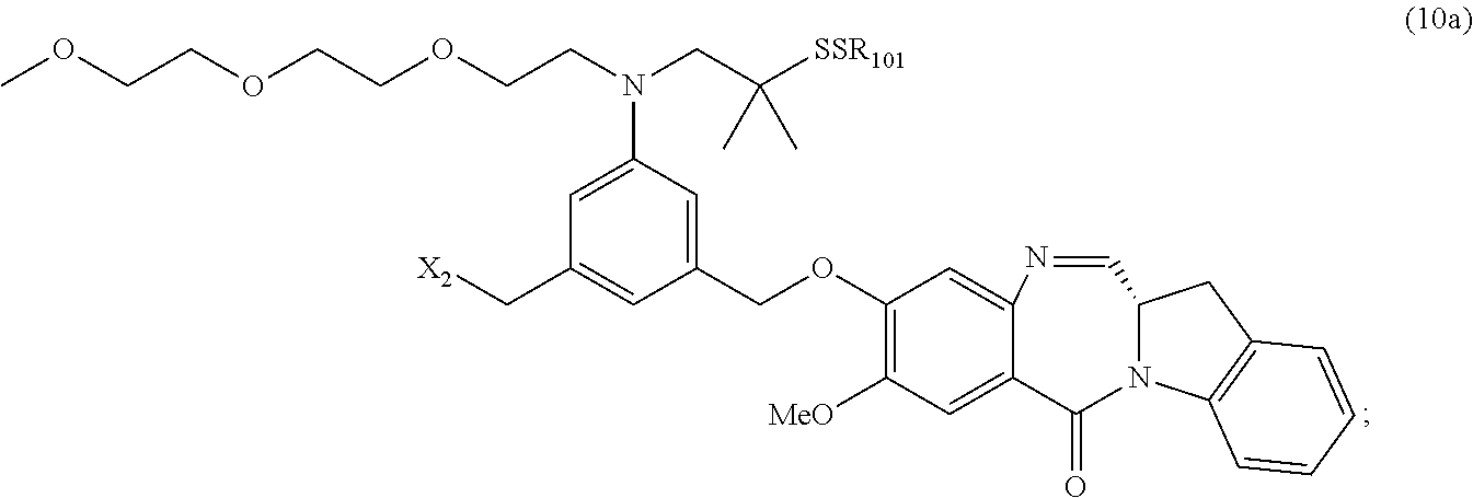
C1=C(N(CC([SSR101])(C)C)CCOCCOCCOC)C=C(COC2=C([MeO])C=C3C(=C2)N=CC2CC4=C(C=CC=C4)N2C3=O)C=C1C[X2]
